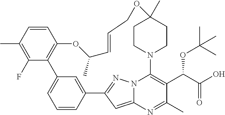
C1=CC(C)=C(F)C2=C1OC(C)C=CCOC1(C)CCN(C3=C(C(OC(C)(C)C)C(=O)O)C(C)=NC4=CC(=NN43)C3=CC2=CC=C3)CC1
